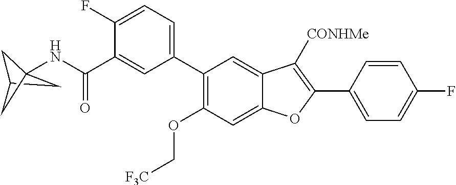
N(C(C1=CC(C2=C(OC[F3C])C=C3C(=C2)C([CONHMe])=C(C2=CC=C(F)C=C2)O3)=CC=C1F)=O)C12CC(C1)C2
